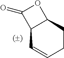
C12C=CCCC1OC2=O
